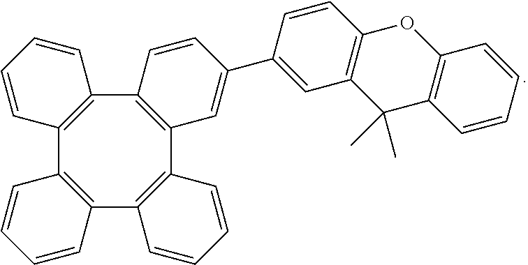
C1=CC2=C(C=C1C1=CC3=C(C=C1)OC1=C(C3(C)C)C=CC=C1)C1=C(C3=C(C4=C2C=CC=C4)C=CC=C3)C=CC=C1
